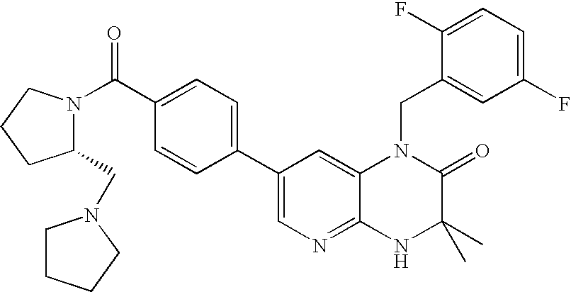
C1(C2=CC=C(C(=O)N3C(CN4CCCC4)CCC3)C=C2)=CN=C2C(=C1)N(CC1=CC(F)=CC=C1F)C(=O)C(C)(C)N2
